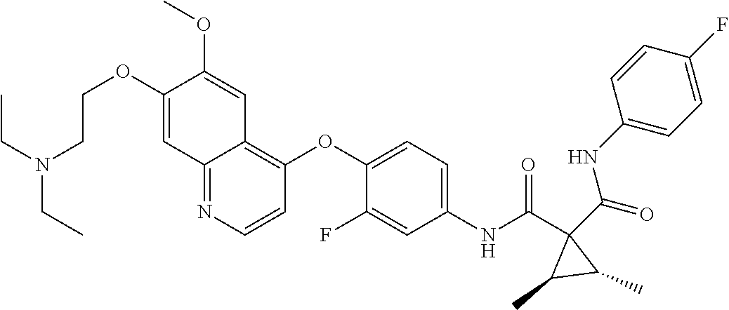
O=C(C1(C(NC2=CC=C(OC3=C4C(=NC=C3)C=C(OCCN(CC)CC)C(OC)=C4)C(F)=C2)=O)C(C)C1C)NC1=CC=C(F)C=C1
